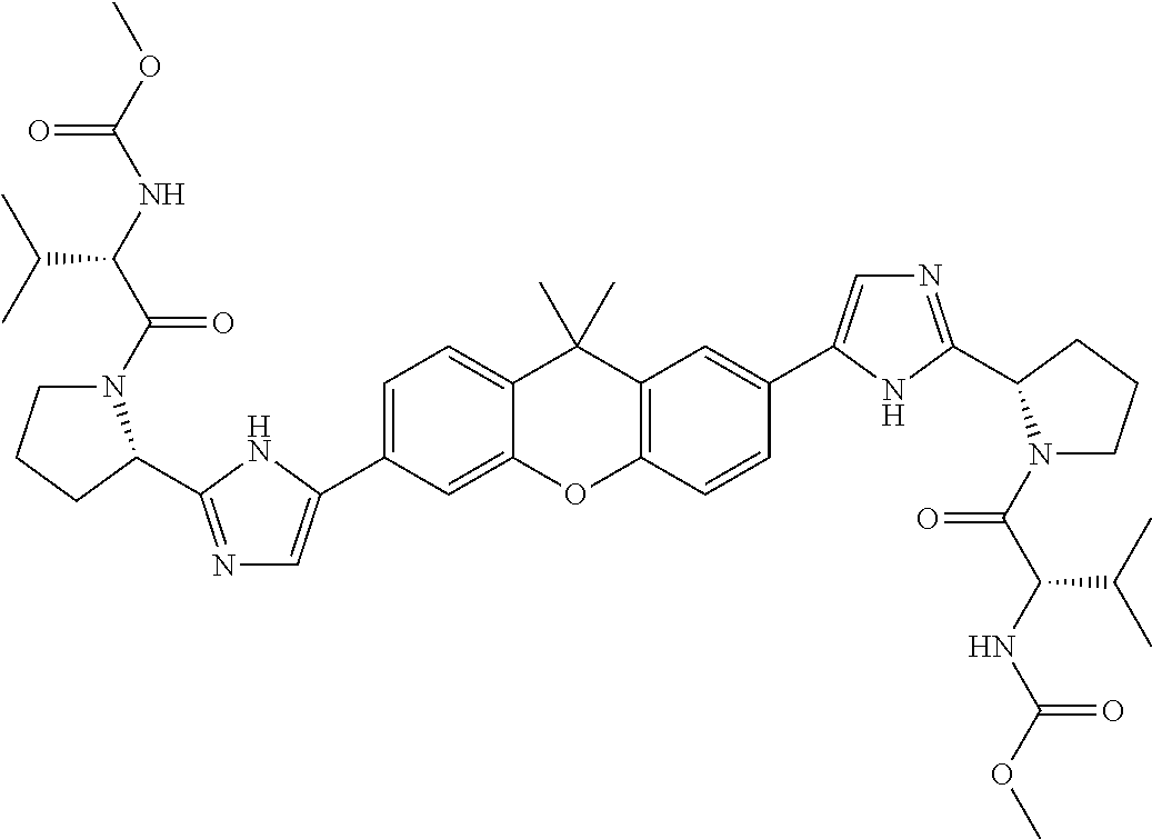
C1=C(C2=CN=C(C3N(C(C(NC(OC)=O)C(C)C)=O)CCC3)N2)C=C2C(=C1)C(C)(C)C1=C(O2)C=CC(C2=CN=C(C3N(C(C(NC(OC)=O)C(C)C)=O)CCC3)N2)=C1
